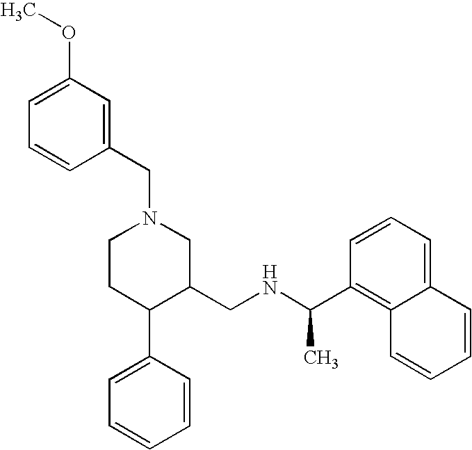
C1CC(C2=CC=CC=C2)C(CNC(C2=C3C(=CC=C2)C=CC=C3)C)CN1CC1=CC(OC)=CC=C1
